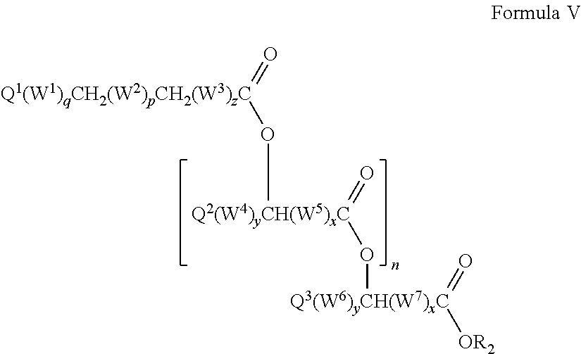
[Q2(W4)yCH(W5)xC](=O)(O[Q1(W1)qCH2(W2)pCH2(W3)zC]=O)O[Q3(W6)yCH(W7)xC]([OR2])=O
